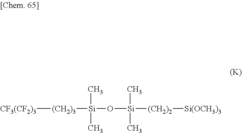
[CF3(CF2)3][(CH2)3][Si](C)(C)O[Si](C)(C)[(CH2)2][Si(OCH3)3]
